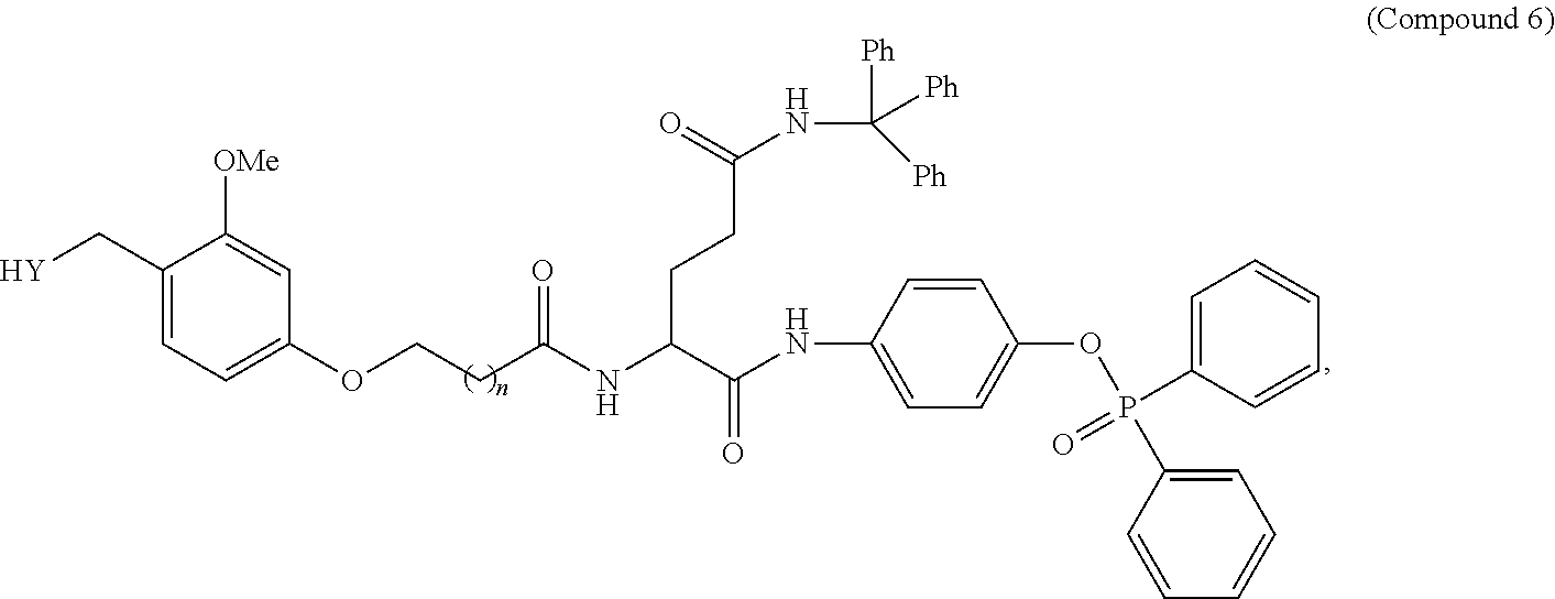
C1(C[Y])=CC=C(OCCC(=O)NC(C(NC2=CC=C(OP(C3=CC=CC=C3)(C3=CC=CC=C3)=O)C=C2)=O)CCC(NC([Ph])([Ph])[Ph])=O)C=C1[OMe]
